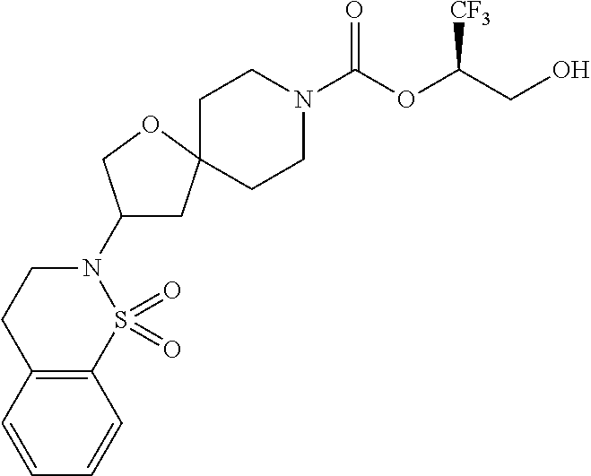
C1CN(C(OC(CO)[CF3])=O)CCC12CC(N1CCC3=C(S1(=O)=O)C=CC=C3)CO2
